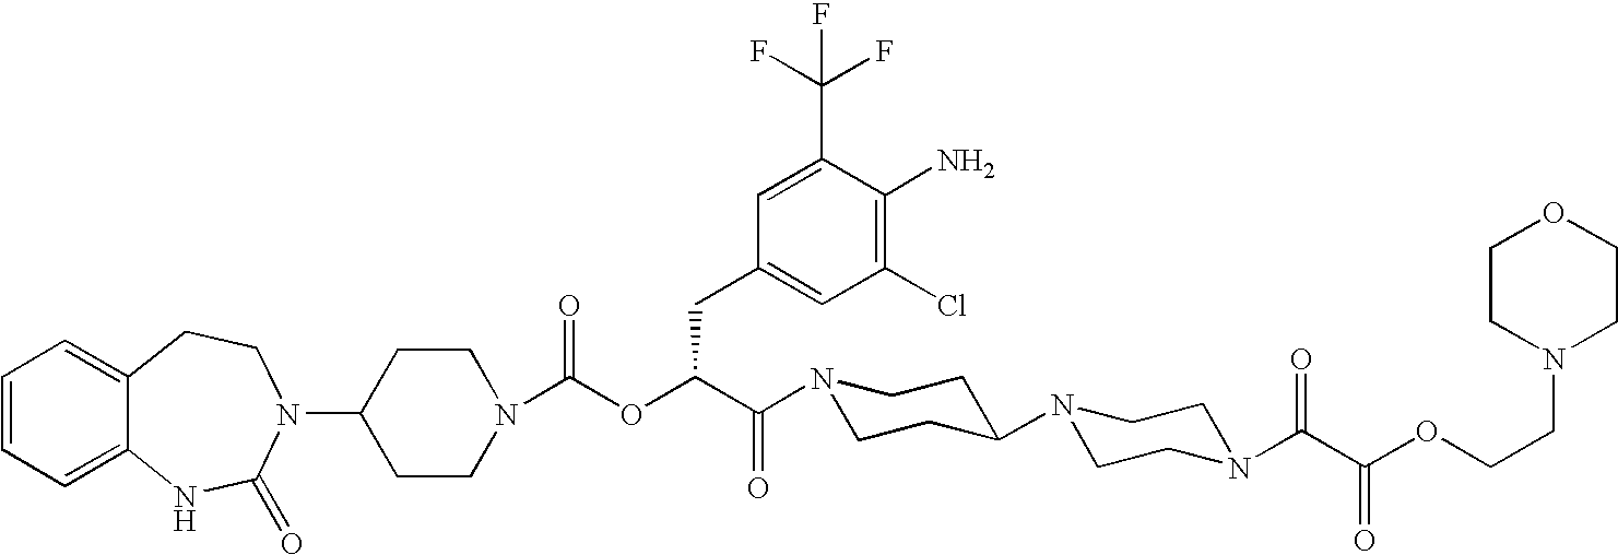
C1(N2C(=O)NC3=CC=CC=C3CC2)CCN(C(OC(C(=O)N2CCC(N3CCN(C(C(OCCN4CCOCC4)=O)=O)CC3)CC2)CC2=CC(Cl)=C(N)C(C(F)(F)F)=C2)=O)CC1
